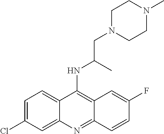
C12=CC=C(Cl)C=C1N=C1C(=C2NC(CN2CCN(C)CC2)C)C=C(F)C=C1
